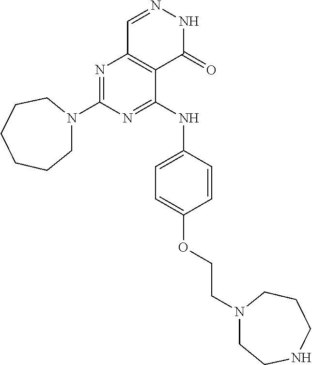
N1=C(N2CCCCCC2)N=C(NC2=CC=C(OCCN3CCNCCC3)C=C2)C2=C1C=NNC2=O
